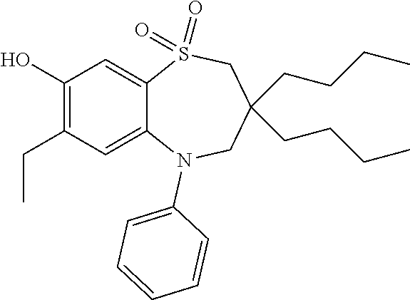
OC1=C(CC)C=C2C(=C1)S(=O)(=O)CC(CCCC)(CCCC)CN2C1=CC=CC=C1
